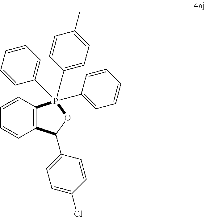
C12=C(C=CC=C1)P(C1=CC=C(C)C=C1)(C1=CC=CC=C1)(C1=CC=CC=C1)OC2C1=CC=C(Cl)C=C1
